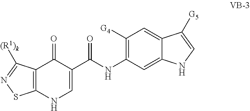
C12=C(NC=C(C(NC3=C([G4])C=C4C(=C3)NC=C4[G5])=O)C1=O)SN=C2[(R1)k]
